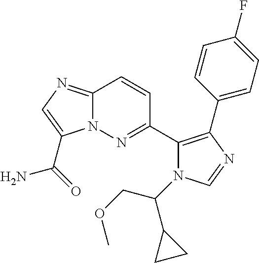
C12=NC=C(C(=O)N)N1N=C(C1=C(C3=CC=C(F)C=C3)N=CN1C(C1CC1)COC)C=C2
